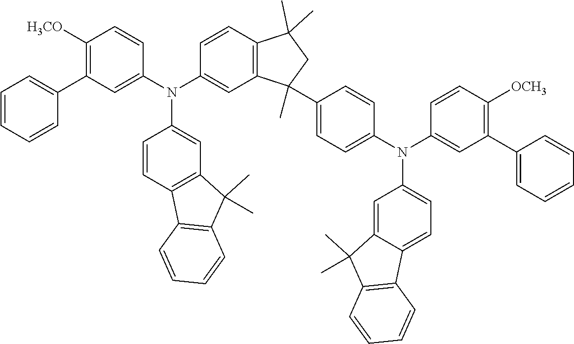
C1=CC=CC(C2=C([H3CO])C=CC(N(C3=CC4=C(C=C3)C(C)(C)CC4(C3=CC=C(N(C4=CC(C5=CC=CC=C5)=C([OCH3])C=C4)C4=CC=C5C(=C4)C(C)(C)C4=C5C=CC=C4)C=C3)C)C3=CC4=C(C=C3)C3=C(C4(C)C)C=CC=C3)=C2)=C1
